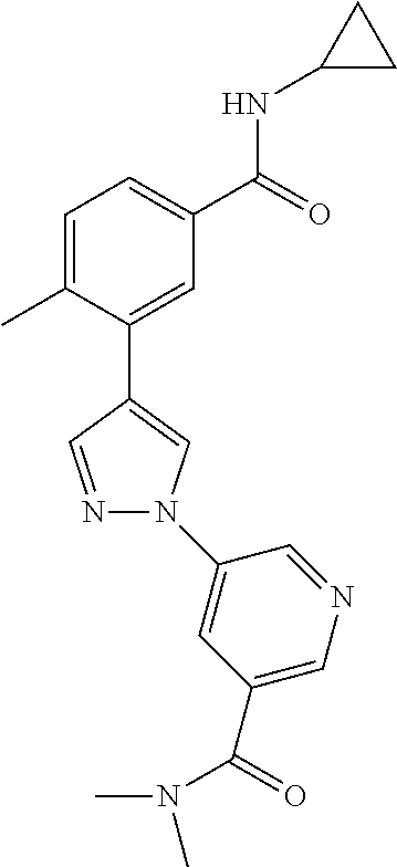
C1=C(C)C(C2=CN(C3=CC(C(=O)N(C)C)=CN=C3)N=C2)=CC(C(=O)NC2CC2)=C1
